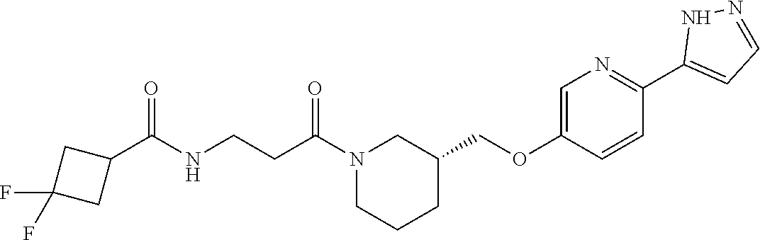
C1CC(COC2=CN=C(C3=CC=NN3)C=C2)CN(C(CCNC(C2CC(F)(F)C2)=O)=O)C1
